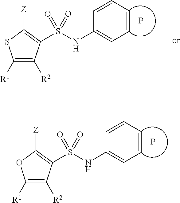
[Z]C1=C(S(NC2=CC=CC=C2)(=O)=O)C([R2])=C([R1])S1.P.[Z]C1=C(S(NC2=CC=CC=C2)(=O)=O)C([R2])=C([R1])O1.P
